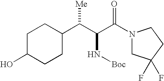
C1C(O)CCC(C(C(C(N2CC(F)(F)CC2)=O)N[Boc])[Me])C1
